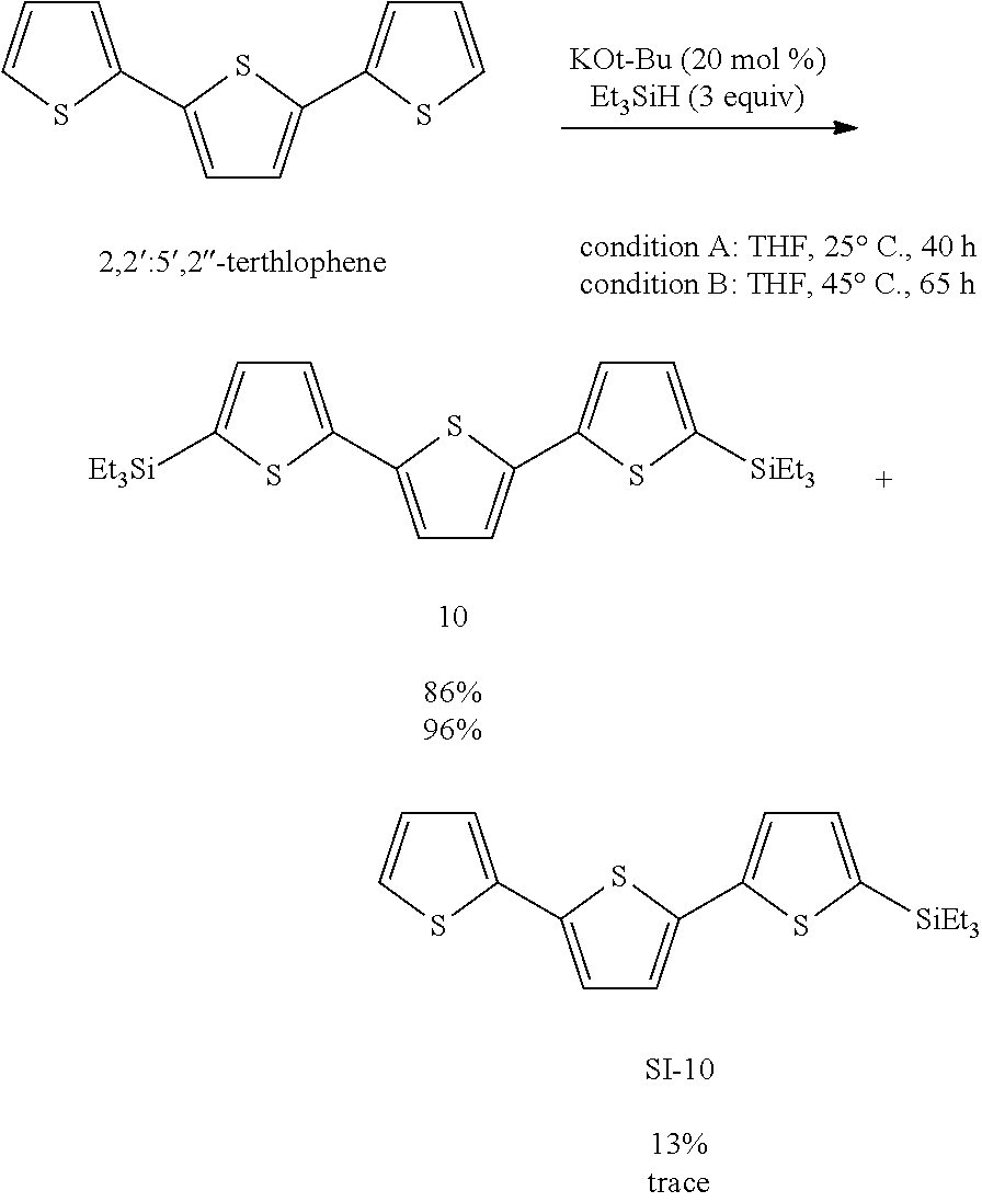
C1=C(C2=CC=C(C3=CC=C([SiEt3])S3)S2)SC([Et3Si])=C1.C1=C(C2=CC=C(C3=CC=C([SiEt3])S3)S2)SC=C1.C1=C(C2=CC=C(C3=CC=CS3)S2)SC=C1
